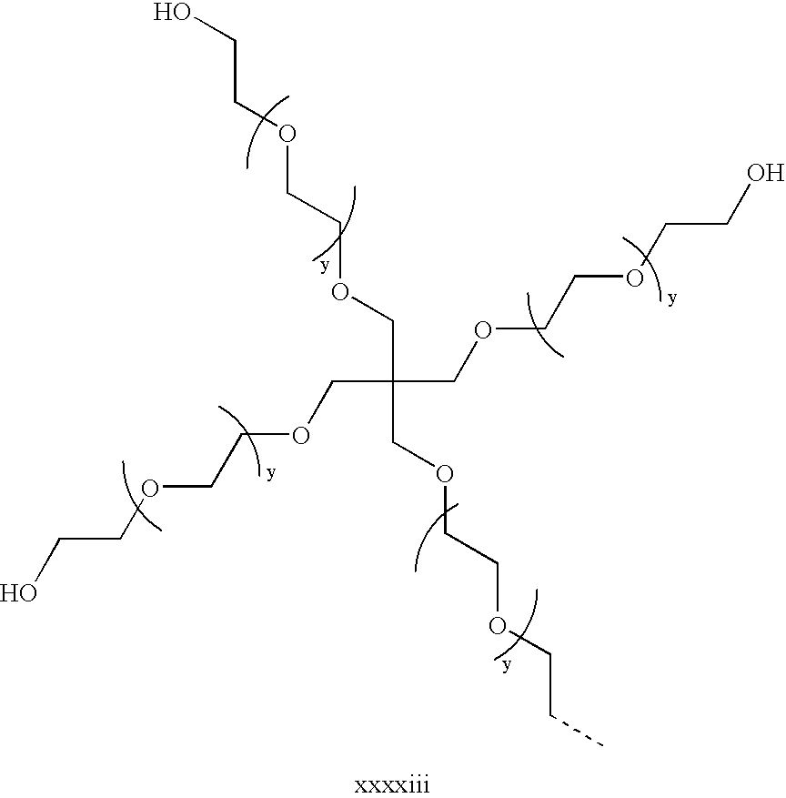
OCCOCCOCC(COCCOCCC)(COCCOCCO)COCCOCCO
